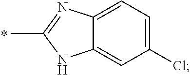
C1=C2C(=CC(Cl)=C1)NC(C)=N2.*
